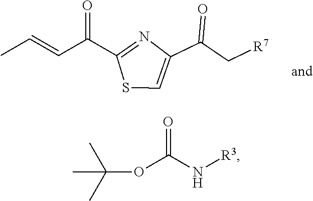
C1(C(C=CC)=O)=NC(C(C[R7])=O)=CS1.C(OC(N[R3])=O)(C)(C)C
